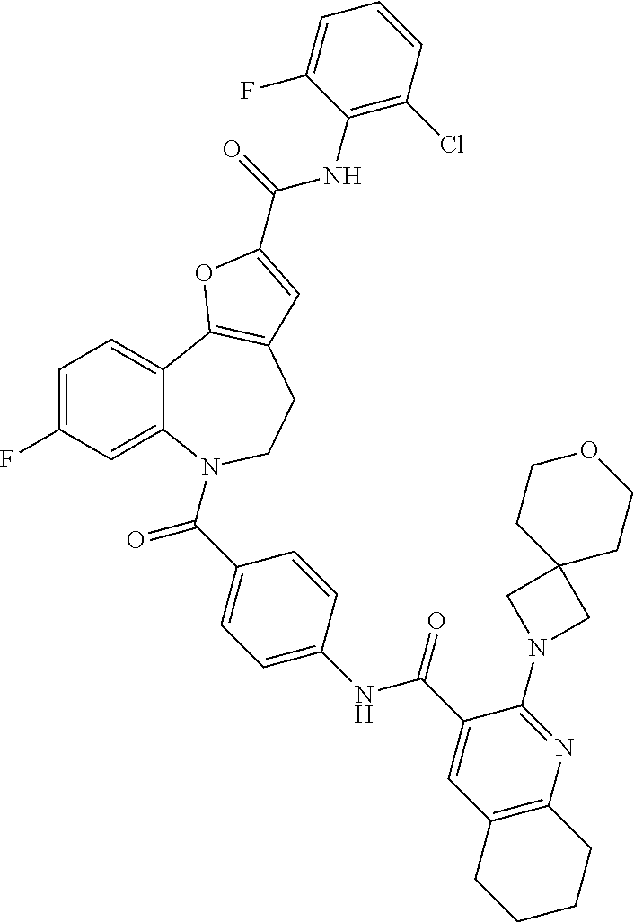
C1=C(F)C=C2C(=C1)C1=C(CCN2C(=O)C2=CC=C(NC(=O)C3=CC4=C(N=C3N3CC5(C3)CCOCC5)CCCC4)C=C2)C=C(C(NC2=C(Cl)C=CC=C2F)=O)O1
